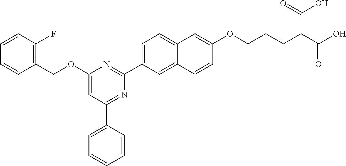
C1(COC2=CC(C3=CC=CC=C3)=NC(C3=CC=C4C(=C3)C=CC(OCCCC(C(O)=O)C(=O)O)=C4)=N2)=C(F)C=CC=C1
